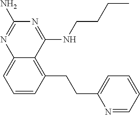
C1=CC(CCC2=CC=CC=N2)=C2C(=C1)N=C(N)N=C2NCCCC
